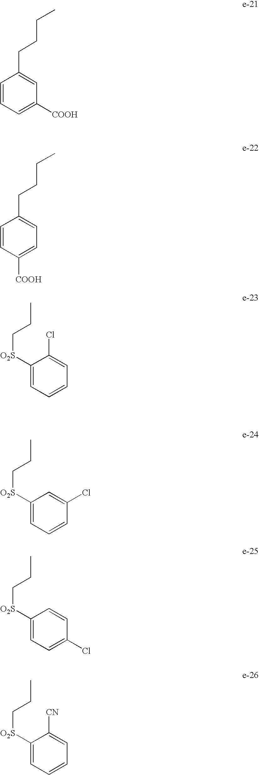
C1=CC=C([COOH])C=C1CCCC.C1=CC([COOH])=CC=C1CCCC.C1([O2S]CCC)=CC=CC=C1Cl.C1([O2S]CCC)=CC=CC(Cl)=C1.C1([O2S]CCC)=CC=C(Cl)C=C1.C1([O2S]CCC)=CC=CC=C1[CN]
